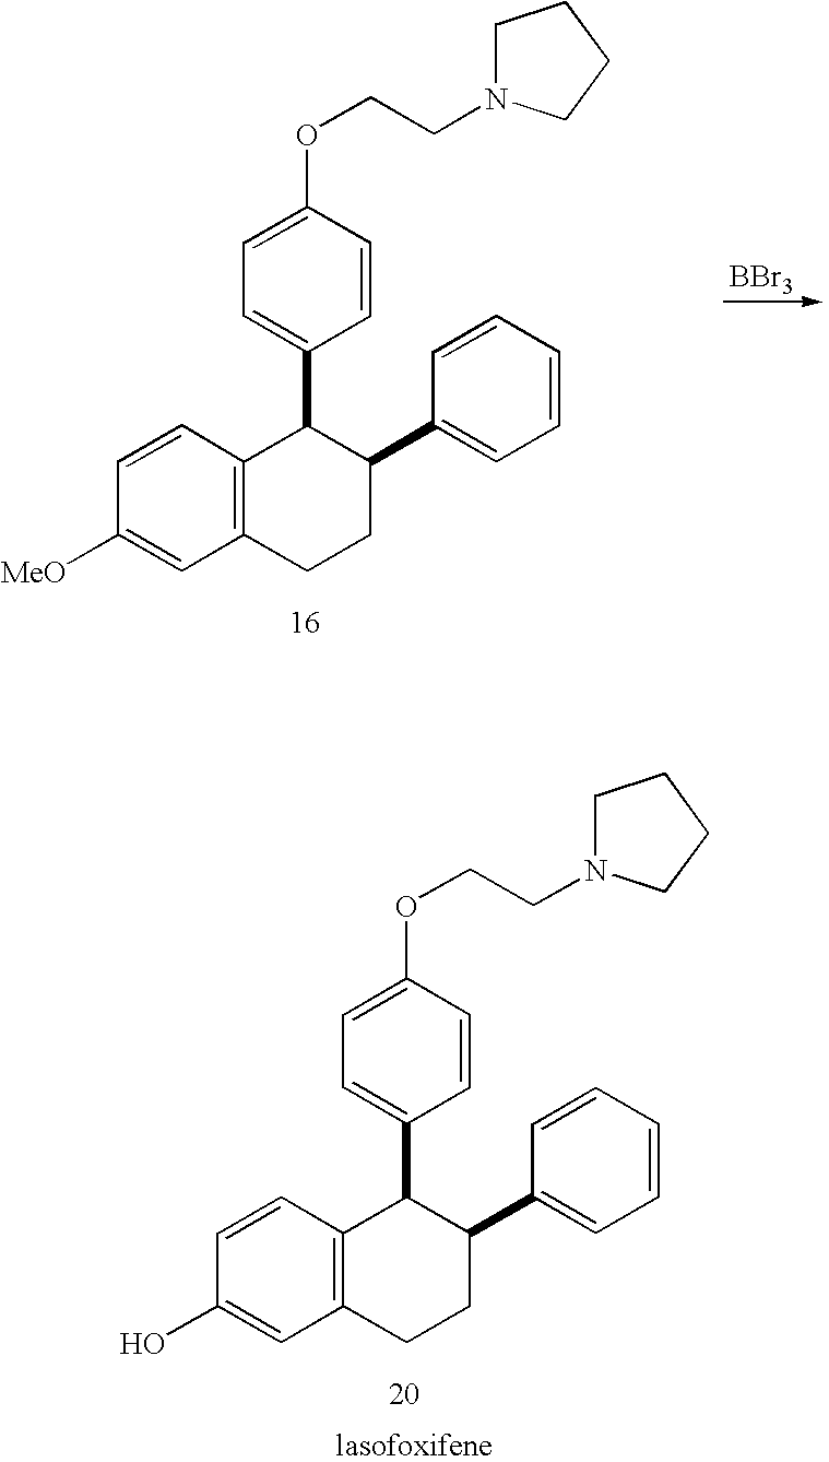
O(C1=CC=C(C2C3=C(C=C(O)C=C3)CCC2C2=CC=CC=C2)C=C1)CCN1CCCC1.O(C1=CC=C(C2C3=C(C=C([MeO])C=C3)CCC2C2=CC=CC=C2)C=C1)CCN1CCCC1.[BBr3]
